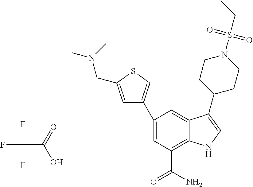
FC(F)(C(=O)O)F.C1=C(C2=CSC(CN(C)C)=C2)C=C2C(=C1C(N)=O)NC=C2C1CCN(S(CC)(=O)=O)CC1
